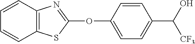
C1(OC2=NC3=C(S2)C=CC=C3)=CC=C(C(O)[CF3])C=C1
